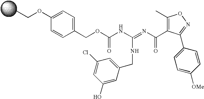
CCOC1=CC=C(COC(NC(=NC(=O)C2=C(C)ON=C2C2=CC=C([OMe])C=C2)NCC2=CC(Cl)=CC(O)=C2)=O)C=C1
